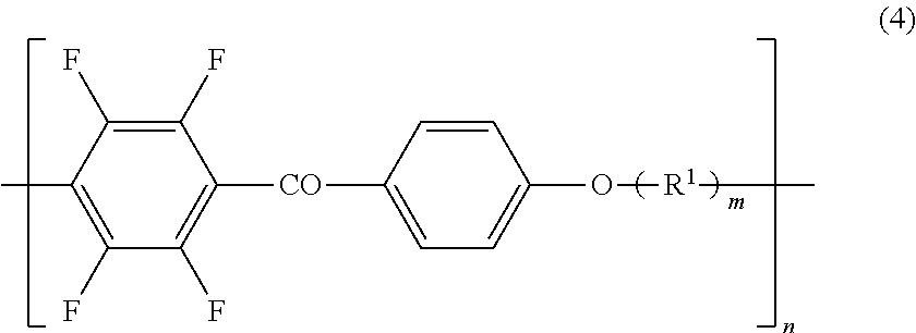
C1(F)=C(F)C(C)=C(F)C(F)=C1[CO]C1=CC=C(O[R1]C)C=C1
